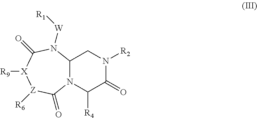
N1([R2])C(=O)C([R4])N2C(C1)N([W][R1])C(=O)[X]([R9])[Z]([R6])C2=O
